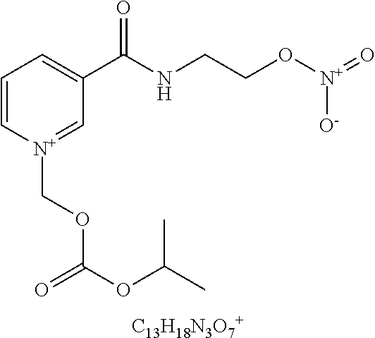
C1=C[N+](COC(OC(C)C)=O)=CC(C(NCCO[N+](=O)[O-])=O)=C1.[C13H18N3O7+]
